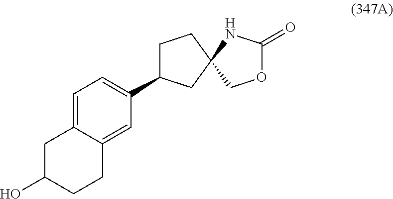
OC1CCC2=CC(C3CCC4(C3)COC(=O)N4)=CC=C2C1
